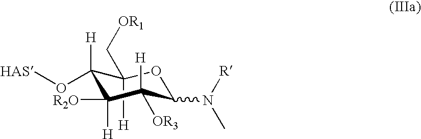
C1([H])(C[OR1])C(O[HAS])([H])C([R2O])([H])C([H])([OR3])C(N([R])C)O1
